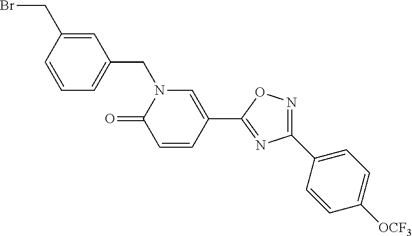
C1=CC(CBr)=CC(CN2C(=O)C=CC(C3=NC(C4=CC=C([OCF3])C=C4)=NO3)=C2)=C1
